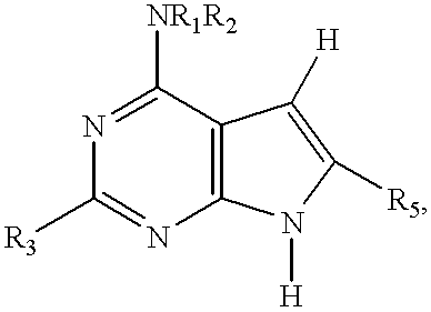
C1([R3])=NC2=C(C([NR1R2])=N1)C([H])=C([R5])N2[H]
